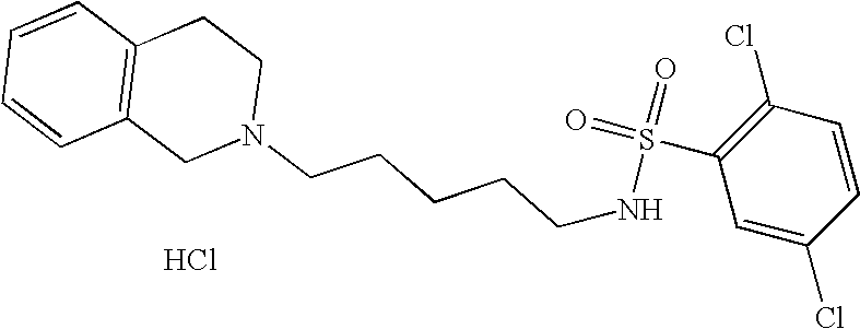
Cl.C1=CC=CC2=C1CCN(CCCCCNS(=O)(C1=C(Cl)C=CC(Cl)=C1)=O)C2
